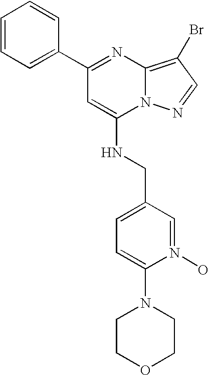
C1(C2=NC3=C(Br)C=NN3C(NCC3=CC=C(N4CCOCC4)N(O)=C3)=C2)=CC=CC=C1
